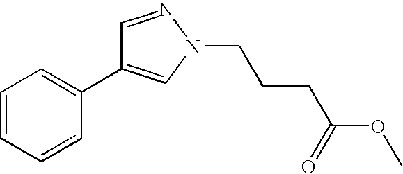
C1=CC=CC(C2=CN(CCCC(=O)OC)N=C2)=C1
